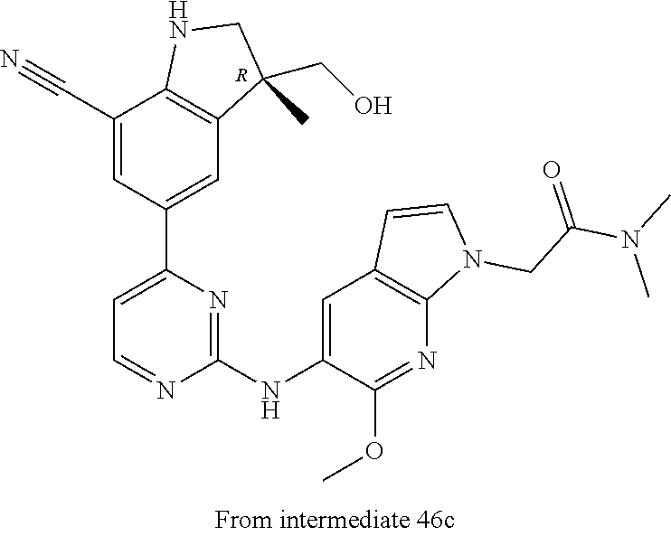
C1(NC2=CC3=C(N=C2OC)N(CC(N(C)C)=O)C=C3)=NC(C2=CC3=C(C(C#N)=C2)NCC3(CO)C)=CC=N1.[R]
